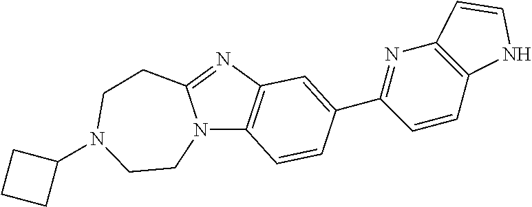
N12C3=C(N=C1CCN(C1CCC1)CC2)C=C(C1=NC2=C(C=C1)NC=C2)C=C3
